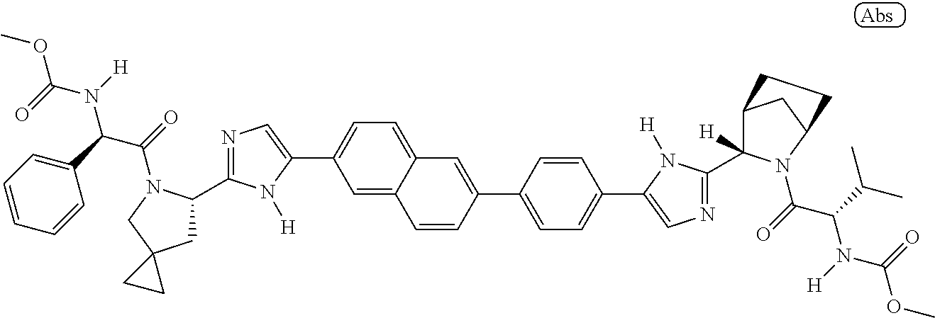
C1=C2C(=CC=C1C1=CN=C(C3CC4(CN3C(C(N(C(OC)=O)[H])C3=CC=CC=C3)=O)CC4)N1[H])C=C(C1=CC=C(C3=CN=C(C4([H])C5CC(N4C(=O)C(C(C)C)N([H])C(=O)OC)CC5)N3[H])C=C1)C=C2
